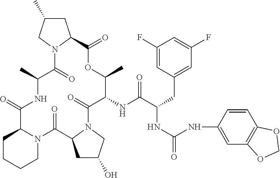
O=C1C2CCCCN2C(=O)C2CC(O)CN2C(=O)C(NC(C(CC2=CC(F)=CC(F)=C2)NC(=O)NC2=CC3=C(C=C2)OCO3)=O)C(C)OC(=O)C2CC(C)CN2C(=O)C(C)N1
